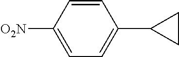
C1=C([O2N])C=CC(C2CC2)=C1
